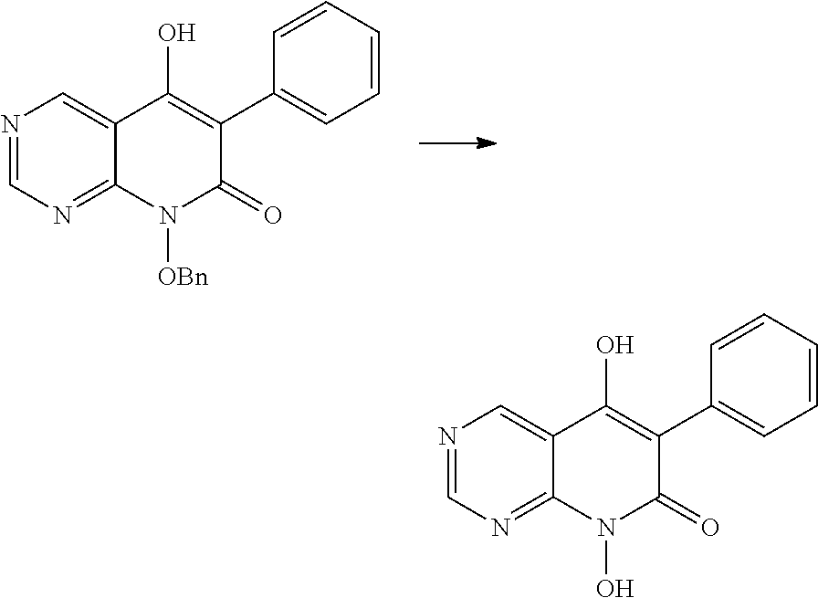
N1=CN=C2C(=C1)C(O)=C(C1=CC=CC=C1)C(=O)N2[OBn].N1=CN=C2C(=C1)C(O)=C(C1=CC=CC=C1)C(=O)N2O
